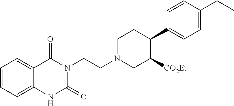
C1=CC=C2C(=C1)C(=O)N(CCN1CC([CO2Et])C(C3=CC=C(CC)C=C3)CC1)C(=O)N2
